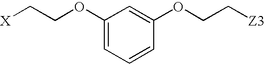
[X]CCOC1=CC=CC(OCC[Z3])=C1
